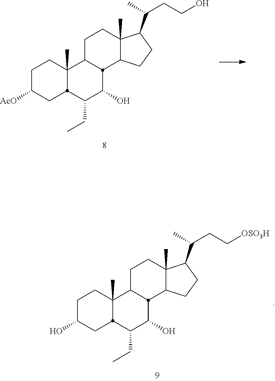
C1C([AcO])CC2C(C)(C1)C1CCC3(C)C(CCC3C(C)CCO)C1C(O)C2CC.C1C(O)CC2C(C)(C1)C1CCC3(C)C(CCC3C(C)CC[OSO3H])C1C(O)C2CC
